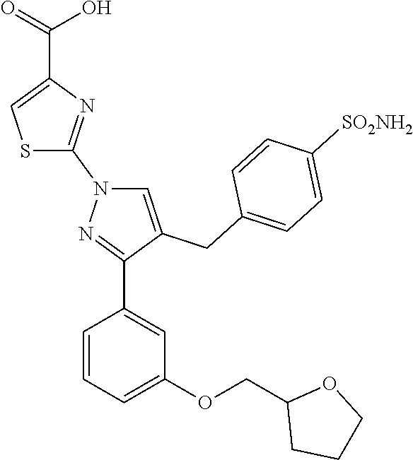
C1=CC=C(OCC2CCCO2)C=C1C1=NN(C2=NC(C(=O)O)=CS2)C=C1CC1=CC=C([SO2NH2])C=C1
